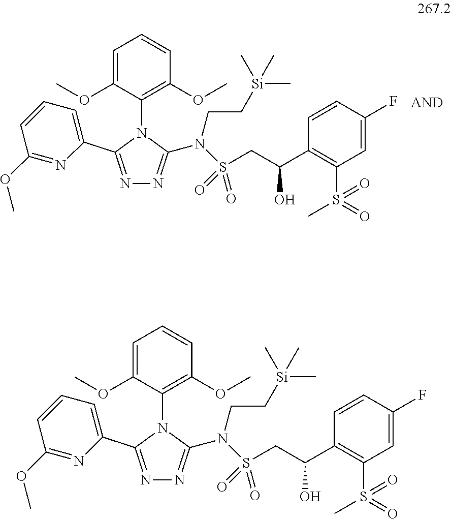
N1=C(C2=CC=CC(OC)=N2)N(C2=C(OC)C=CC=C2OC)C(N(S(=O)(=O)CC(C2=C(S(C)(=O)=O)C=C(F)C=C2)O)CC[Si](C)(C)C)=N1.N1=C(C2=CC=CC(OC)=N2)N(C2=C(OC)C=CC=C2OC)C(N(S(=O)(=O)CC(C2=C(S(=O)(C)=O)C=C(F)C=C2)O)CC[Si](C)(C)C)=N1
